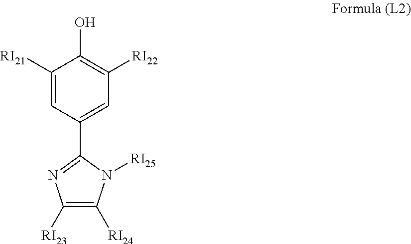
C1([RI23])=C([RI24])N([RI25])C(C2=CC([RI22])=C(O)C([RI21])=C2)=N1
